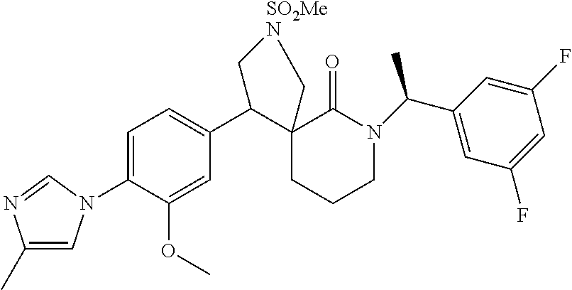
C1=C(N2C=C(C)N=C2)C(OC)=CC(C2C3(CCCN(C(C)C4=CC(F)=CC(F)=C4)C3=O)C[SO2MeN]C2)=C1
